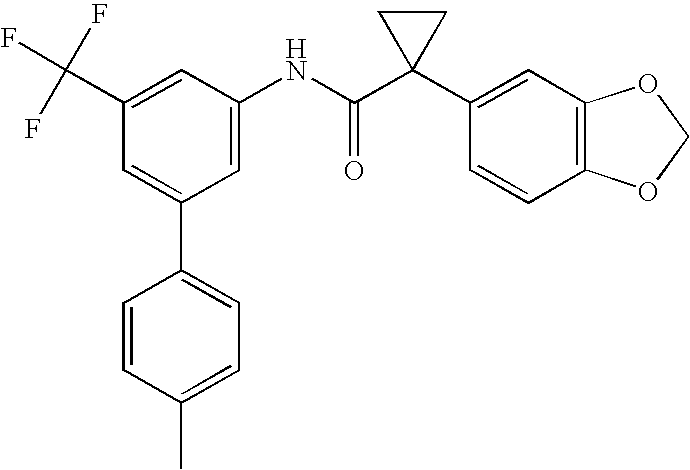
C1(C(F)(F)F)=CC(NC(C2(C3=CC4=C(C=C3)OCO4)CC2)=O)=CC(C2=CC=C(C)C=C2)=C1
